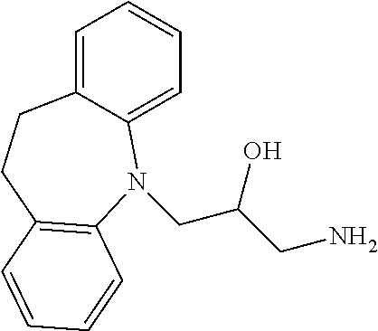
C1=C2C(=CC=C1)N(CC(CN)O)C1=C(CC2)C=CC=C1
